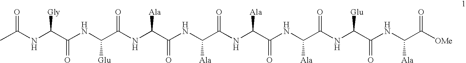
CC(NC(C(NC(C(NC(C(NC(C(NC(C(NC(C(=O)NC(C(NC(C([OMe])=O)[Ala])=O)[Glu])[Ala])=O)[Ala])=O)[Ala])=O)[Ala])=O)[Glu])=O)[Gly])=O
